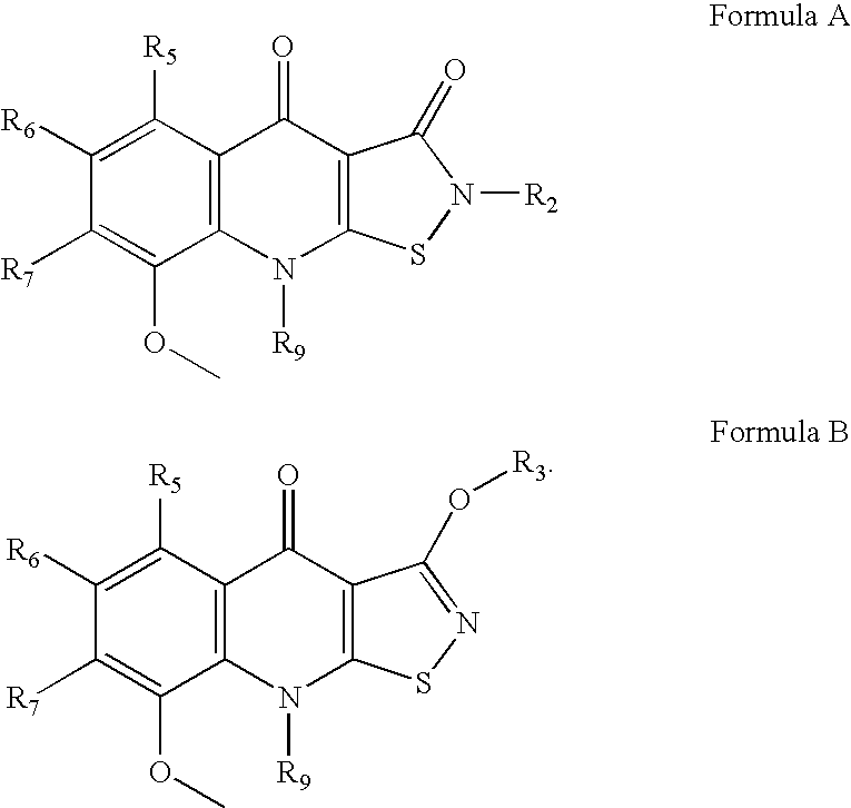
C1([R6])=C([R5])C2=C(C(OC)=C1[R7])N([R9])C1=C(C2=O)C(=O)N([R2])S1.C1([R6])=C([R5])C2=C(C(OC)=C1[R7])N([R9])C1=C(C2=O)C(O[R3])=NS1
